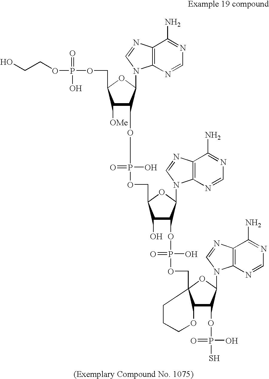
P(OCCO)(OCC1C([OMe])C(OP(=O)(O)OCC2C(O)C(OP(O)(=O)OCC34C(C(OP(=O)(O)S)C(N5C6=C(N=C5)C(N)=NC=N6)O3)OCCC4)C(N3C4=C(N=C3)C(N)=NC=N4)O2)C(N2C3=C(N=C2)C(N)=NC=N3)O1)(=O)O
